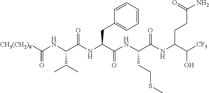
[CH3(CH2)8]C(NC(C(NC(C(NC(C(NC(C([CF3])O)CCC(N)=O)=O)CCSC)=O)CC1=CC=CC=C1)=O)C(C)C)=O
